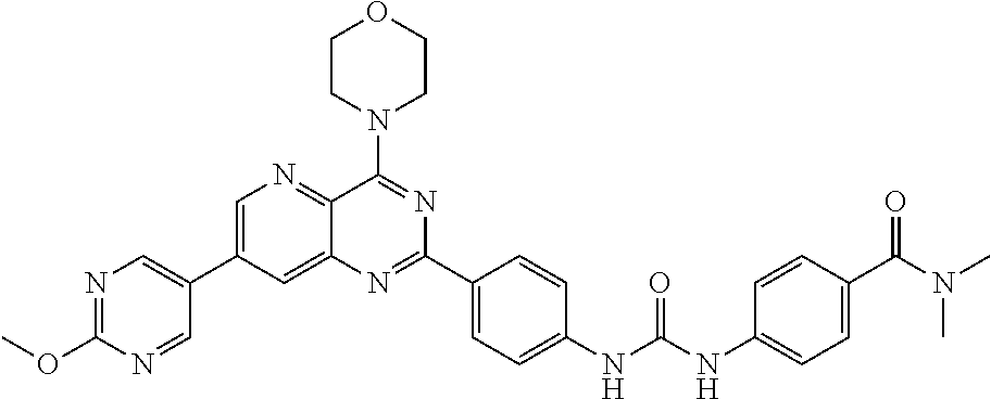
C1=C(C2=CN=C(OC)N=C2)C=C2C(=N1)C(N1CCOCC1)=NC(C1=CC=C(NC(NC3=CC=C(C(N(C)C)=O)C=C3)=O)C=C1)=N2
